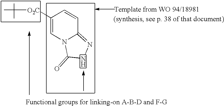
C[O2C]C1=CN2C(=NNC2=O)C=C1
